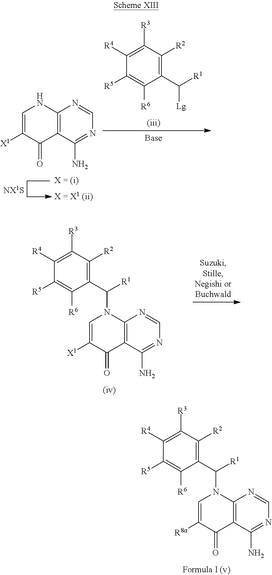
C1([R4])=C([R3])C([R2])=C(C([R1])N2C3=C(C(N)=NC=N3)C(=O)C([X1])=C2)C([R6])=C1[R5].C1([R4])=C([R3])C([R2])=C(C([R1])[Lg])C([R6])=C1[R5].C12=C(C(N)=NC=N1)C(=O)C([X1])=CN2.[NX1S].C1([R4])=C([R3])C([R2])=C(C([R1])N2C3=C(C(N)=NC=N3)C(=O)C([R8a])=C2)C([R6])=C1[R5]
